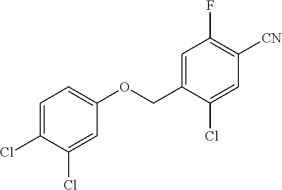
C1=C(Cl)C(Cl)=CC(OCC2=CC(F)=C([CN])C=C2Cl)=C1
